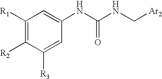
C1([R1])=C([R2])C([R3])=CC(NC(NC[Ar2])=O)=C1
